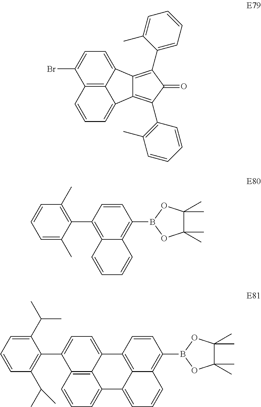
C1(Br)=CC=C2C3=C1C=CC=C3C1=C(C3=C(C)C=CC=C3)C(=O)C(C3=CC=CC=C3C)=C21.C1(C2=C3C(=C(B4OC(C)(C)C(C)(C)O4)C=C2)C=CC=C3)=C(C)C=CC=C1C.C1(C2=CC=C3C4=C2C=CC=C4C2=CC=CC4=C(B5OC(C)(C)C(C)(C)O5)C=CC3=C24)=C(C(C)C)C=CC=C1C(C)C
